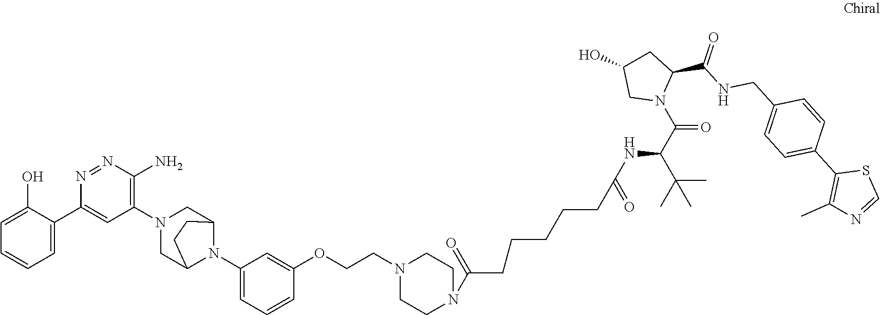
C1(O)=CC=CC=C1C1=CC(N2CC3N(C4=CC=CC(OCCN5CCN(C(CCCCCC(NC(C(C)(C)C)C(N6C(C(NCC7=CC=C(C8=C(C)N=CS8)C=C7)=O)CC(O)C6)=O)=O)=O)CC5)=C4)C(C2)CC3)=C(N)N=N1
